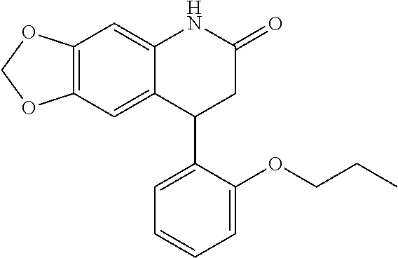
C12=C(C=C3C(=C1)C(C1=CC=CC=C1OCCC)CC(=O)N3)OCO2
